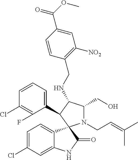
C1=C(Cl)C=C2C(=C1)C1(C(=O)N2)N(CC=C(C)C)C(CO)C(NCC2=C([NO2])C=C(C(OC)=O)C=C2)C1C1=CC=CC(Cl)=C1F
